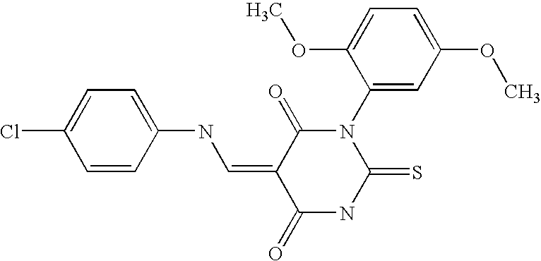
C1=C(NC=C2C(=O)N(C3=CC(OC)=CC=C3OC)C(=S)NC2=O)C=CC(Cl)=C1
